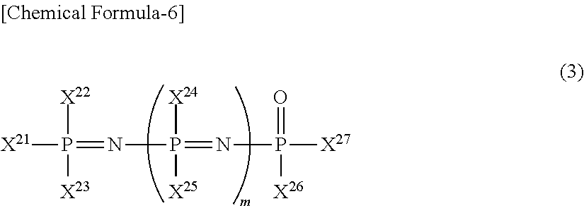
P(N=P([X21])([X23])[X22])(=NP([X27])(=O)[X26])([X25])[X24]
